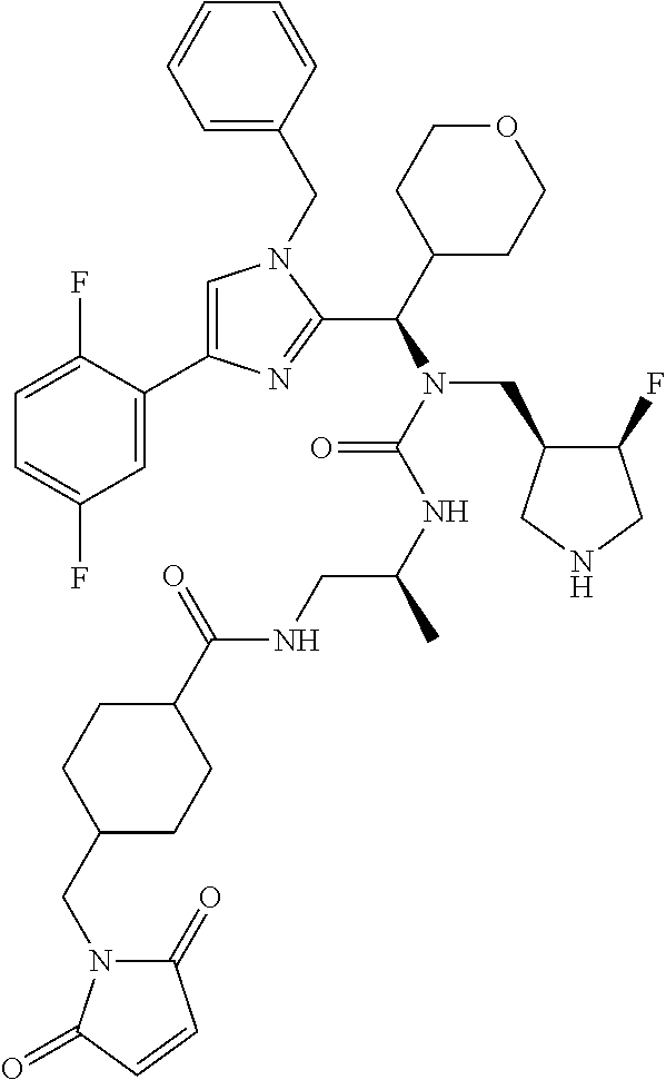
C1=C(CN2C=C(C3=CC(F)=CC=C3F)N=C2C(C2CCOCC2)N(C(NC(C)CNC(C2CCC(CN3C(=O)C=CC3=O)CC2)=O)=O)CC2C(F)CNC2)C=CC=C1
